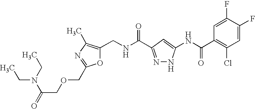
C1(CNC(=O)C2=NNC(NC(C3=C(Cl)C=C(F)C(F)=C3)=O)=C2)=C(C)N=C(COCC(=O)N(CC)CC)O1
